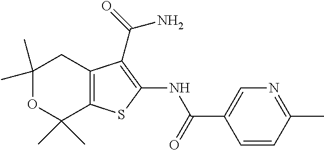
C1(C)(C)OC(C)(C)C2=C(C1)C(C(N)=O)=C(NC(=O)C1=CN=C(C)C=C1)S2
